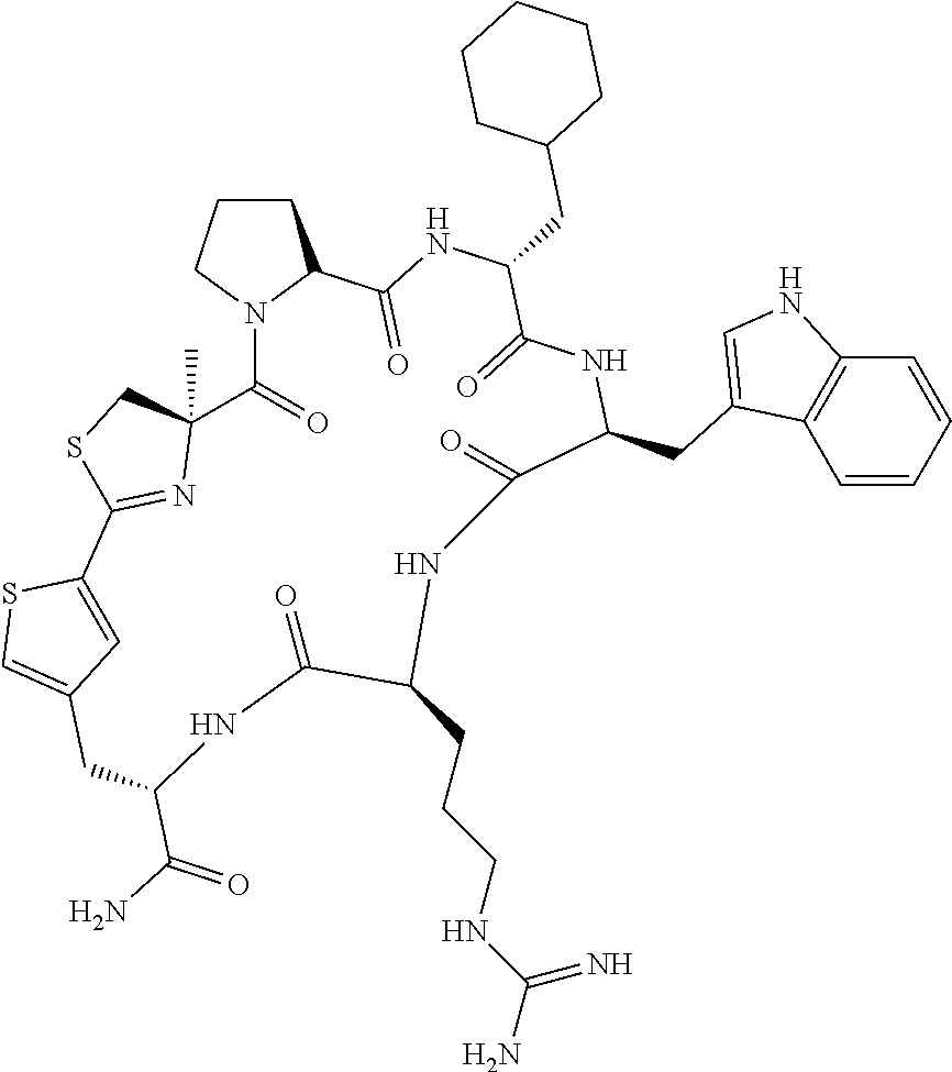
C1CCN2C1C(=O)NC(CC1CCCCC1)C(=O)NC(CC1=CNC3=C1C=CC=C3)C(=O)NC(CCCNC(N)=N)C(=O)NC(C(N)=O)CC1=CSC(=C1)C1=NC(C)(C2=O)CS1
